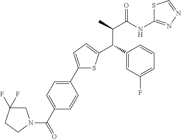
C1(C2=CC=C(C(C3=CC(F)=CC=C3)C(C(NC3=NN=CS3)=O)C)S2)=CC=C(C(=O)N2CC(F)(F)CC2)C=C1
